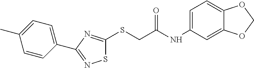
S1C(SCC(NC2=CC=C3C(=C2)OCO3)=O)=NC(C2=CC=C(C)C=C2)=N1
